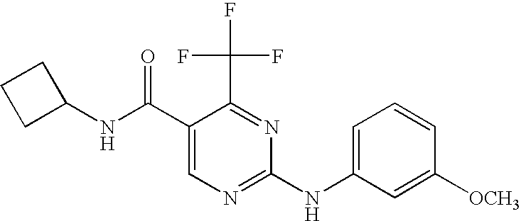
N(C(C1=CN=C(NC2=CC=CC([OCH3])=C2)N=C1C(F)(F)F)=O)C1CCC1
